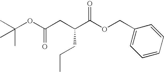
O(C(C(CC(OC(C)(C)C)=O)CCC)=O)CC1=CC=CC=C1
